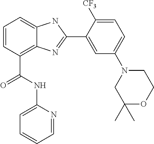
C1=CC(C(NC2=CC=CC=N2)=O)=C2C(=C1)NC(C1=CC(N3CC(C)(C)OCC3)=CC=C1[CF3])=N2
